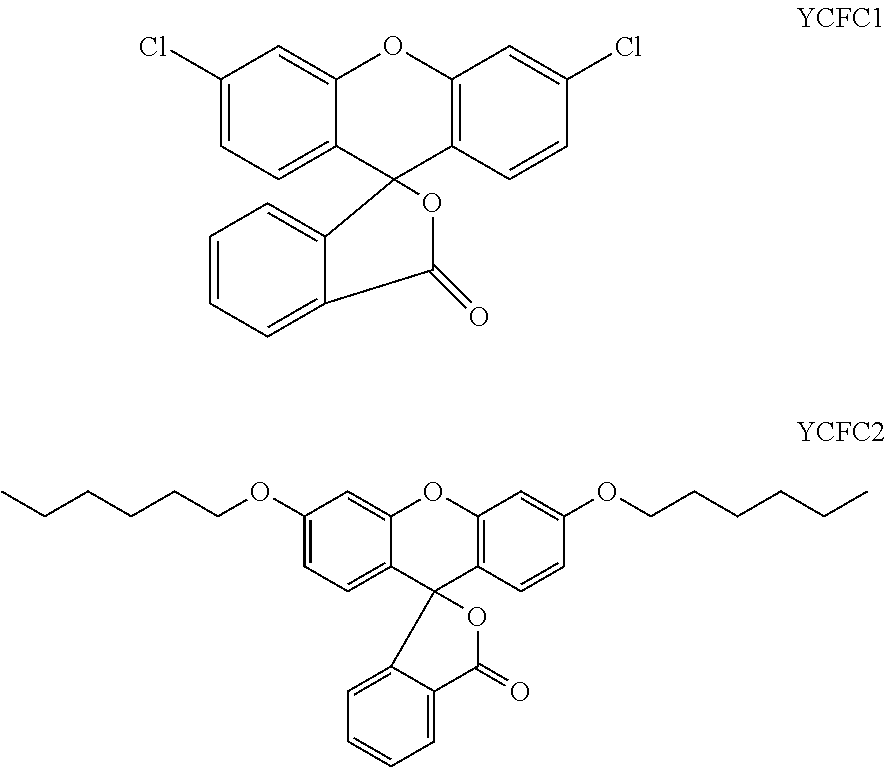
C12=C(C=C(Cl)C=C1)OC1=CC(Cl)=CC=C1C21C2=CC=CC=C2C(=O)O1.C1(OCCCCCC)=CC=C2C(=C1)OC1=C(C=CC(OCCCCCC)=C1)C21C2=CC=CC=C2C(=O)O1
